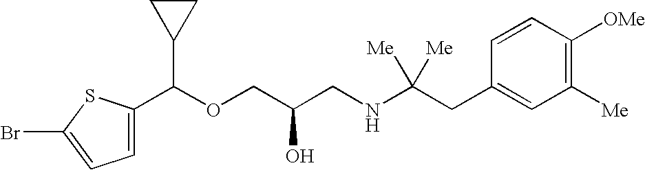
C1(C(OCC(CNC(CC2=CC([Me])=C([OMe])C=C2)([Me])[Me])O)C2CC2)=CC=C(Br)S1
